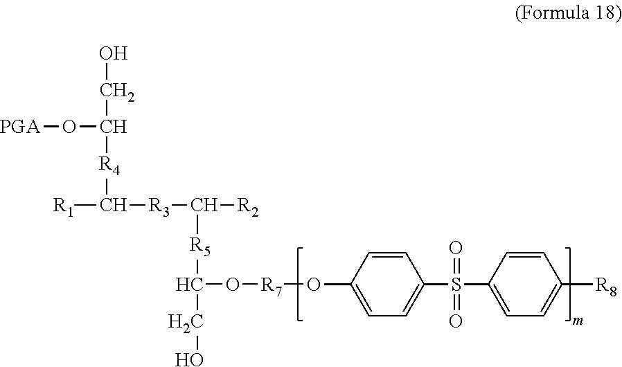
[PGA]OC(CO)[R4]C([R1])[R3]C([R2])[R5]C(CO)O[R7]OC1=CC=C(S(C2=CC=C([R8])C=C2)(=O)=O)C=C1
